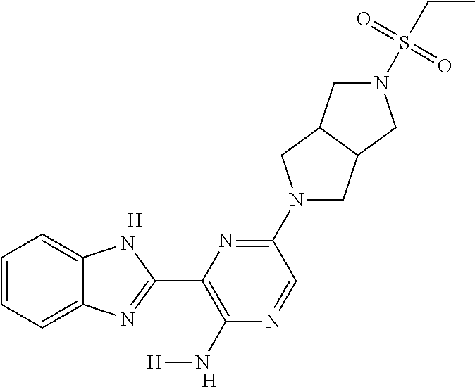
[H].[H].C1=CC=C2C(=C1)NC(C1=C(N[H])N=CC(N3CC4C(C3)CN(S(CC)(=O)=O)C4)=N1)=N2
